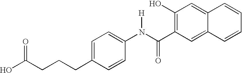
OC(CCCC1=CC=C(N(C(C2=C(O)C=C3C(=C2)C=CC=C3)=O)[H])C=C1)=O
